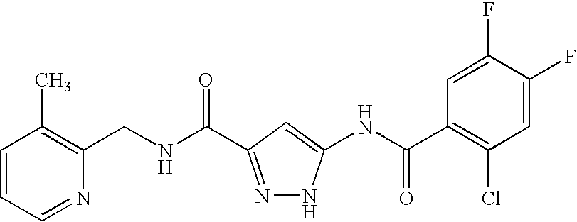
C1(CNC(=O)C2=NNC(NC(C3=C(Cl)C=C(F)C(F)=C3)=O)=C2)=C(C)C=CC=N1
